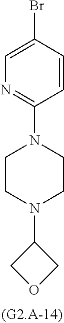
C1=C(Br)C=CC(N2CCN(C3COC3)CC2)=N1
